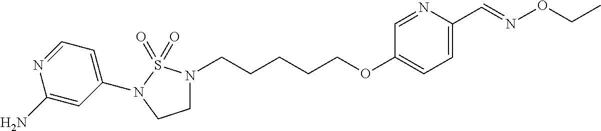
C1(N)=CC(N2S(=O)(=O)N(CCCCCOC3=CC=C(C=NOCC)N=C3)CC2)=CC=N1
